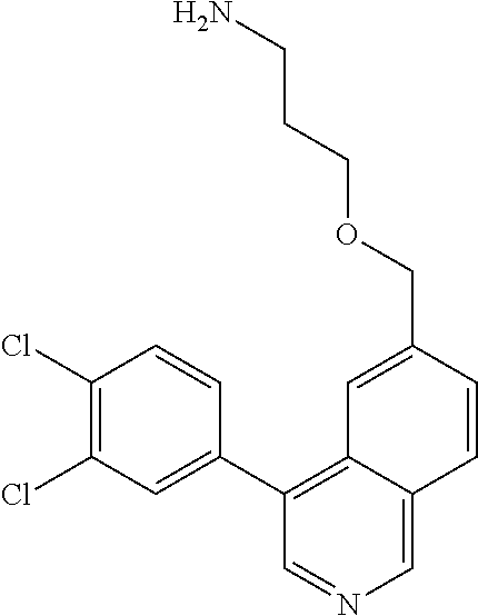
O(CC1=CC2=C(C3=CC(Cl)=C(Cl)C=C3)C=NC=C2C=C1)CCCN
